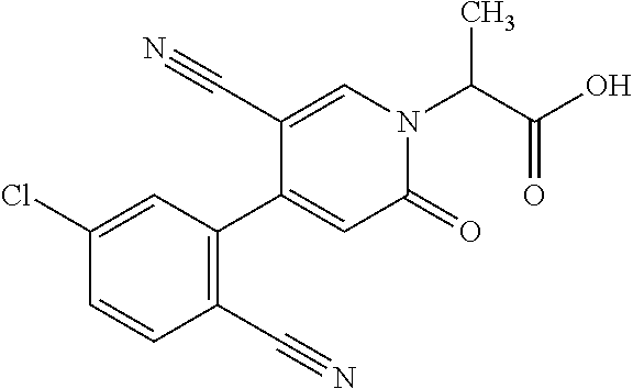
C1(C#N)=C(C2=CC(=O)N(C(C(O)=O)C)C=C2C#N)C=C(Cl)C=C1
